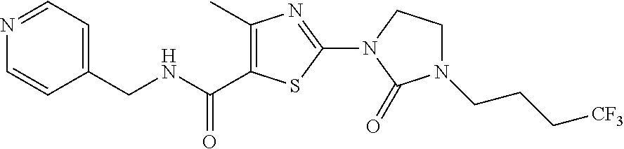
N1=CC=C(CNC(C2=C(C)N=C(N3C(=O)N(CCC[CF3])CC3)S2)=O)C=C1
